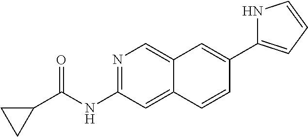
N1=C(NC(=O)C2CC2)C=C2C(=C1)C=C(C1=CC=CN1)C=C2
